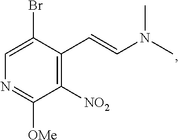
C1=C(Br)C(C=CN(C)C)=C([NO2])C([OMe])=N1
